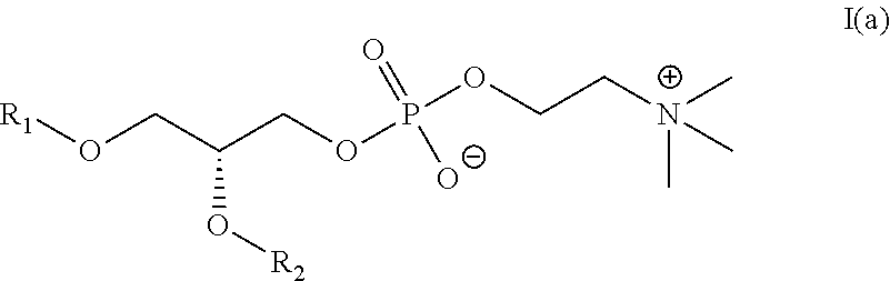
O(CC(COP(OCC[N+](C)(C)C)([O-])=O)O[R2])[R1]
